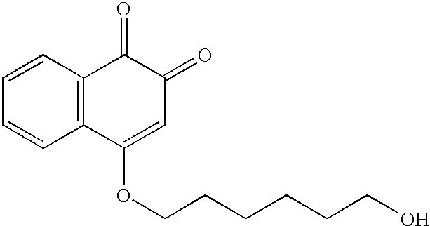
C1=CC2=C(C=C1)C(OCCCCCCO)=CC(=O)C2=O
